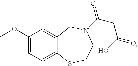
C1(OC)=CC=C2C(=C1)CN(C(CC(=O)O)=O)CCS2
